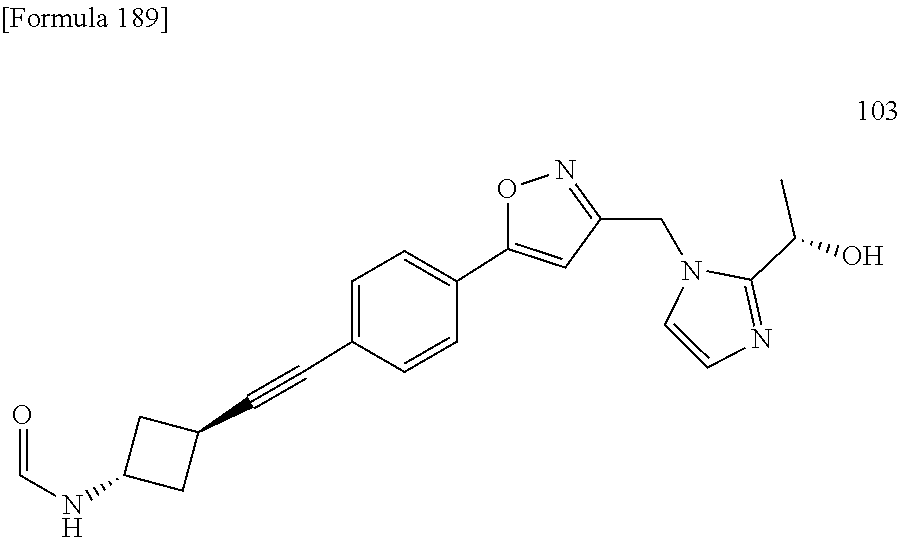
C1(C(C)O)=NC=CN1CC1=NOC(C2=CC=C(C#CC3CC(NC=O)C3)C=C2)=C1
